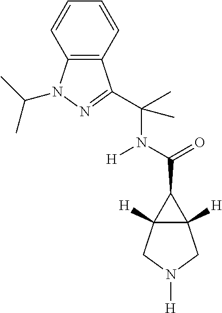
C12([H])C([H])(C1C(N([H])C(C)(C)C1=NN(C(C)C)C3=C1C=CC=C3)=O)CN([H])C2
